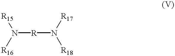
N([R]N([R17])[R18])([R15])[R16]
